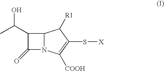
C1(C(C)O)C(=O)N2C1C([R1])C(S[X])=C2[COOH]
